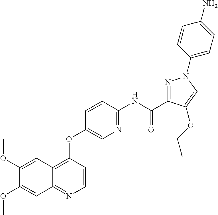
C1(OC)=CC2=C(OC3=CN=C(NC(C4=NN(C5=CC=C(N)C=C5)C=C4OCC)=O)C=C3)C=CN=C2C=C1OC
